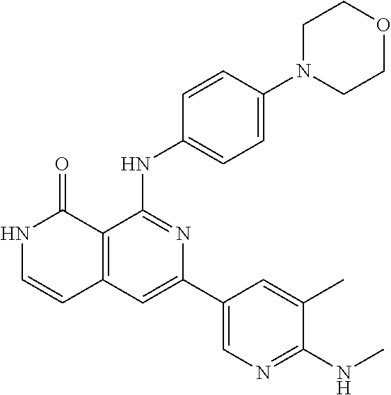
C1=CC(NC2=NC(C3=CN=C(NC)C(C)=C3)=CC3=C2C(=O)NC=C3)=CC=C1N1CCOCC1
